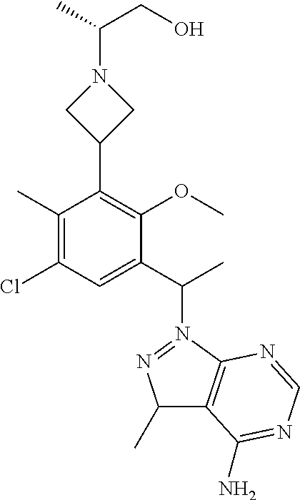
C1(C)=C(Cl)C=C(C(C)N2=NC(C)C3=C2N=CN=C3N)C(OC)=C1C1CN(C(CO)C)C1
